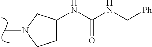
N1(C)CCC(NC(NC[Ph])=O)C1
